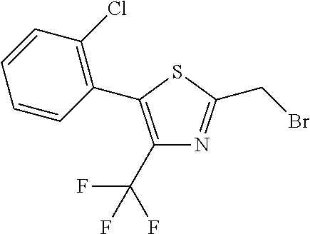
C1(C(F)(F)F)=C(C2=C(Cl)C=CC=C2)SC(CBr)=N1
